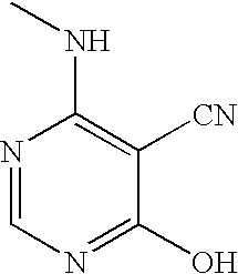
N1=CN=C(O)C([CN])=C1NC
